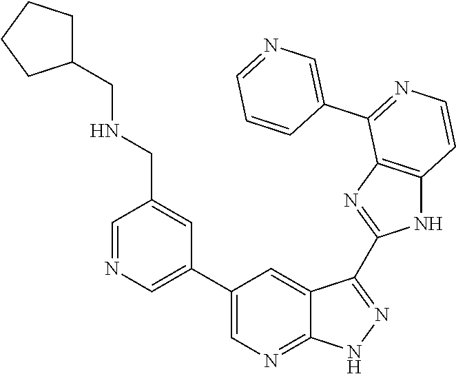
C1=NC=C(C2=CN=C3C(=C2)C(C2=NC4=C(N2)C=CN=C4C2=CN=CC=C2)=NN3)C=C1CNCC1CCCC1
